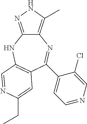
C12=C(C)NN=C1NC1=C(C=C(CC)N=C1)C(C1=CC=NC=C1Cl)=N2
